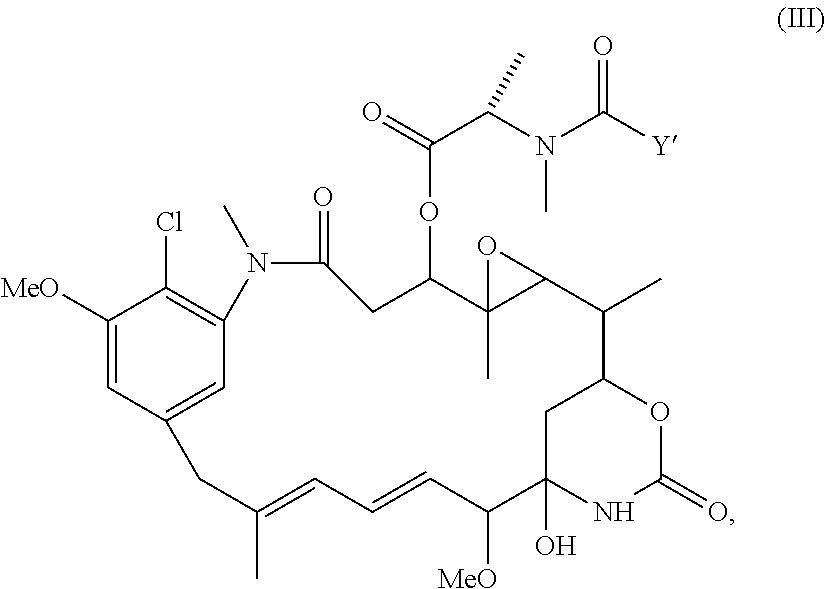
C1([MeO])=CC2=CC(=C1Cl)N(C)C(=O)CC(OC(=O)C(N(C([Y])=O)C)C)C1(C)C(C(C)C3OC(=O)NC(O)(C([MeO])C=CC=C(C)C2)C3)O1
